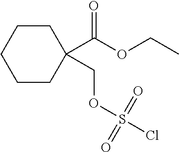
C1CCCC(C(OCC)=O)(COS(Cl)(=O)=O)C1
